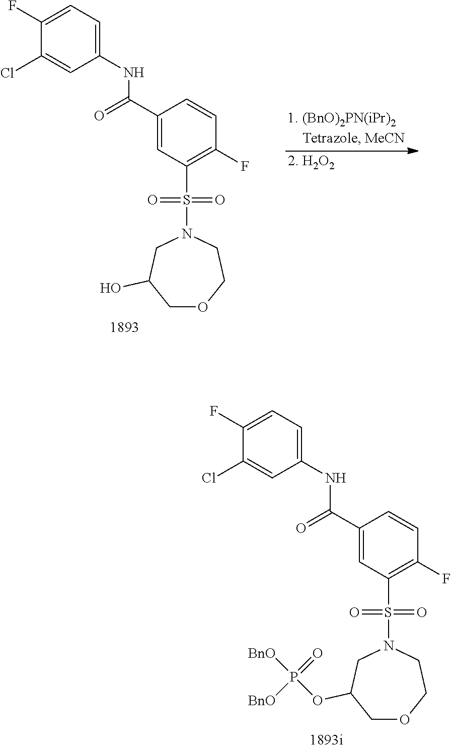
C1(F)=CC=C(NC(C2=CC(S(N3CC(O)COCC3)(=O)=O)=C(F)C=C2)=O)C=C1Cl.C1(F)=CC=C(NC(C2=CC(S(N3CC(OP([BnO])(=O)[BnO])COCC3)(=O)=O)=C(F)C=C2)=O)C=C1Cl
